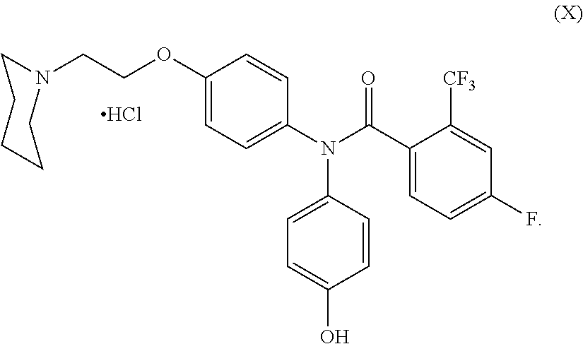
C1=CC(N(C(C2=CC=C(F)C=C2[CF3])=O)C2=CC=C(O)C=C2)=CC=C1OCCN1CCCCC1.Cl
